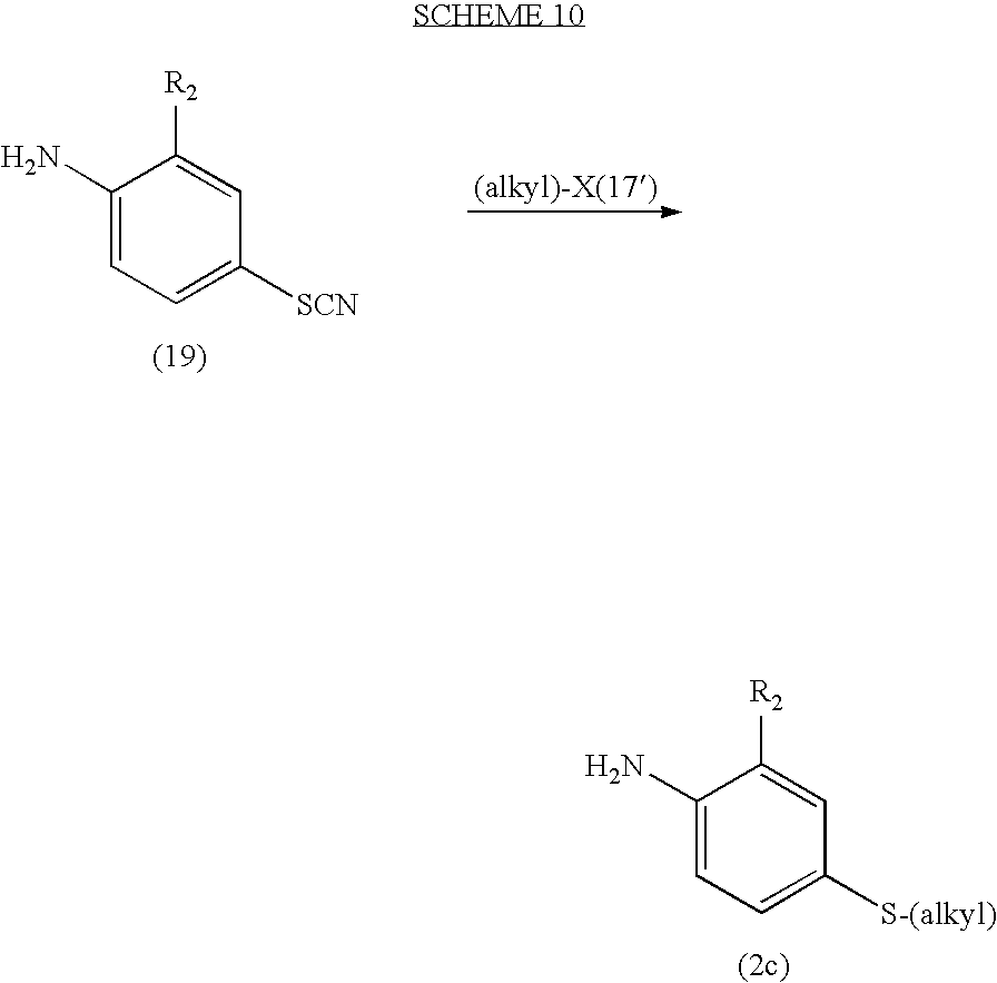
C1(N)=CC=C([S-(alkyl)])C=C1[R2].C1(N)=CC=C([SCN])C=C1[R2]
